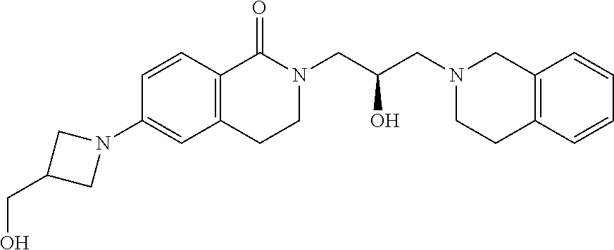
C1=CC2=C(C=C1N1CC(CO)C1)CCN(CC(CN1CCC3=C(C1)C=CC=C3)O)C2=O
